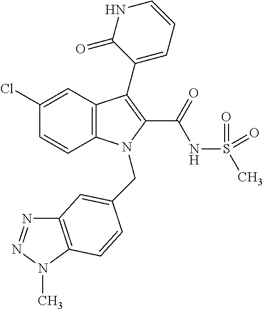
C1(Cl)=CC2=C(C=C1)N(CC1=CC3=C(N(C)N=N3)C=C1)C(C(NS(C)(=O)=O)=O)=C2C1=CC=CNC1=O
